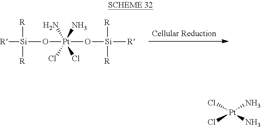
[R][Si]([R])([R])O[Pt](O[Si]([R])([R])[R])(N)(N)(Cl)Cl.Cl[Pt](N)(N)Cl
